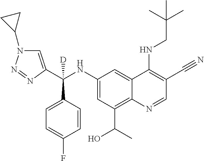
C1=C(C(NC2=CC(C(O)C)=C3C(=C2)C(NCC(C)(C)C)=C(C#N)C=N3)(C2=CC=C(F)C=C2)[D])N=NN1C1CC1
